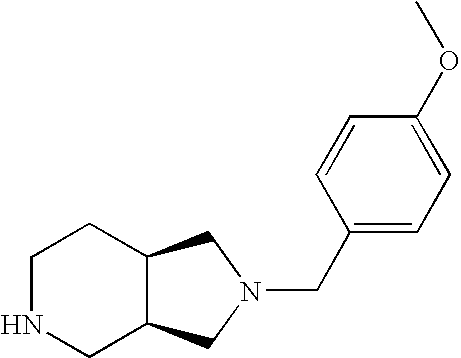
C1NCC2C(C1)CN(CC1=CC=C(OC)C=C1)C2
